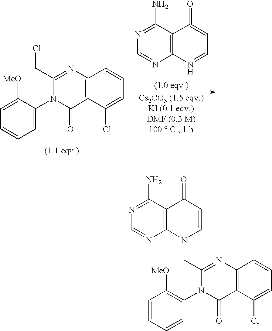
C12=C(C(N)=NC=N1)C(=O)=CC=N2.C12=C(C(Cl)=CC=C1)C(=O)N(C1=CC=CC=C1[MeO])C(CCl)=N2.C12=C(C(Cl)=CC=C1)C(=O)N(C1=C([MeO])C=CC=C1)C(CN1C=CC(=O)C3=C1N=CN=C3N)=N2
